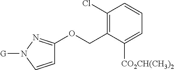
C1=CN([G])N=C1OCC1=C(Cl)C=CC=C1[CO2CH(CH3)2]
